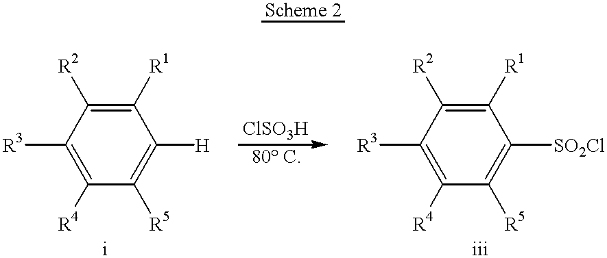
C1([R1])=C([R2])C([R3])=C([R4])C([R5])=C1[H].C1([R1])=C([R2])C([R3])=C([R4])C([R5])=C1[SO2Cl]
